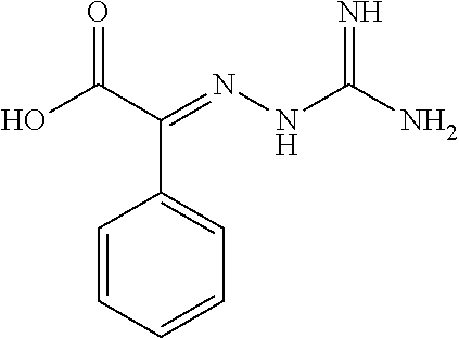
N(NC(N)=N)=C(C(O)=O)C1=CC=CC=C1
